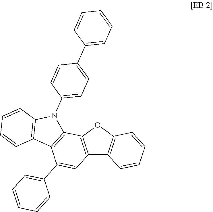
C12=C(OC3=C1C=CC=C3)C1=C(C(C3=CC=CC=C3)=C2)C2=C(N1C1=CC=C(C3=CC=CC=C3)C=C1)C=CC=C2
